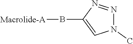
N1(C)N=NC(B[Macrolide-A])=C1
